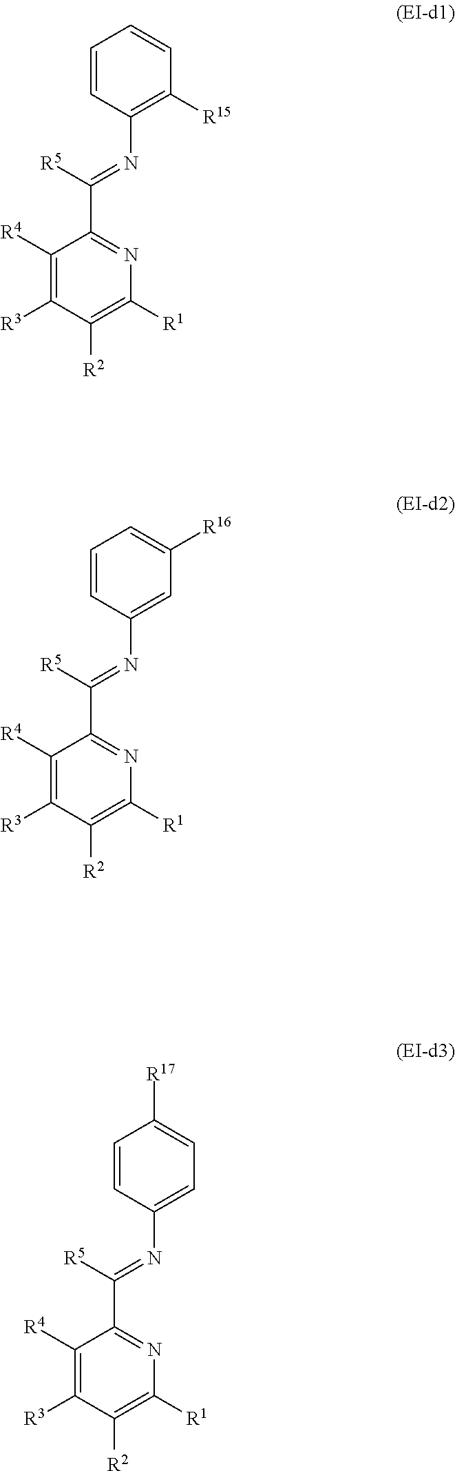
C1(N=C([R5])C2=NC([R1])=C([R2])C([R3])=C2[R4])=C([R15])C=CC=C1.C1(N=C([R5])C2=NC([R1])=C([R2])C([R3])=C2[R4])=CC([R16])=CC=C1.C1(N=C([R5])C2=NC([R1])=C([R2])C([R3])=C2[R4])=CC=C([R17])C=C1
